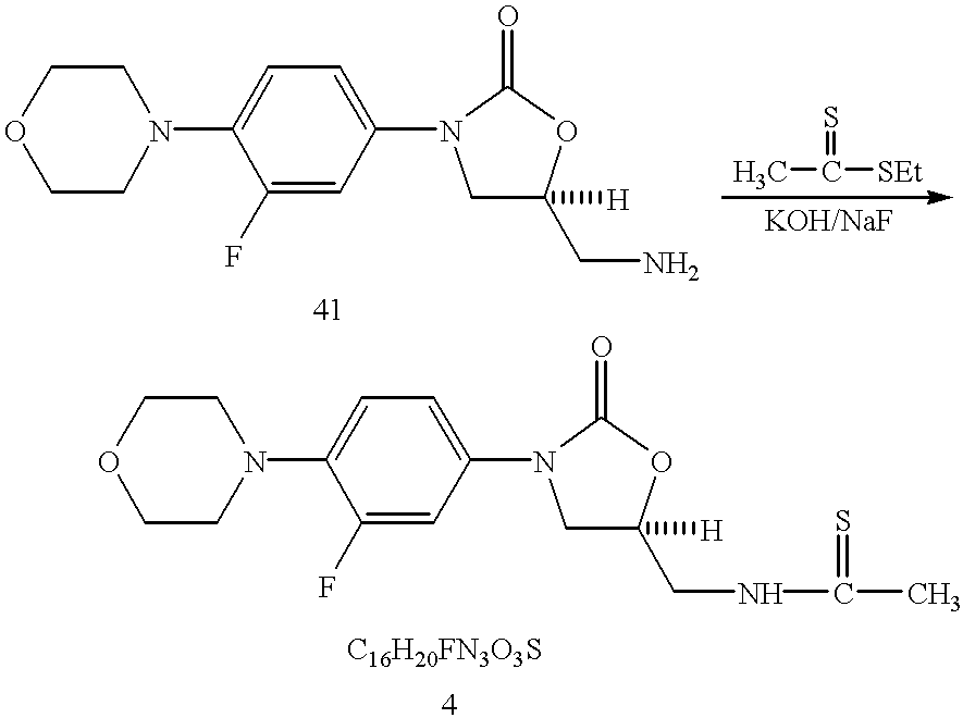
O1CCN(C2=CC=C(N3CC(CN)([H])OC3=O)C=C2F)CC1.C(C)([SEt])=S.O1CCN(C2=CC=C(N3CC(CNC(C)=S)([H])OC3=O)C=C2F)CC1
